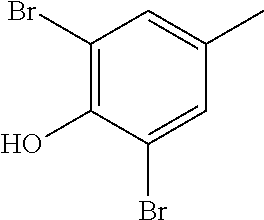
C1(Br)=C(O)C(Br)=CC(C)=C1
